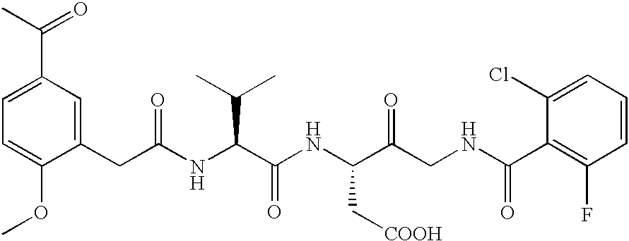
C1(CC(NC(C(NC(C(CNC(=O)C2=C(F)C=CC=C2Cl)=O)C[COOH])=O)C(C)C)=O)=CC(C(C)=O)=CC=C1OC
